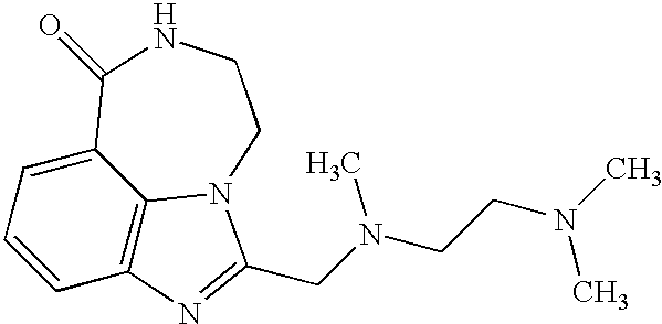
C1=CC2=C3C(=C1)C(=O)NCCN3C(CN(CCN(C)C)C)=N2
